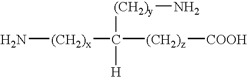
N[(CH2)x]C([(CH2)y]N)([H])[(CH2)z][COOH]
